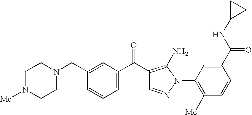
C1(CN2CCN([Me])CC2)=CC(C(=O)C2=C(N)N(C3=C([Me])C=CC(C(NC4CC4)=O)=C3)N=C2)=CC=C1
